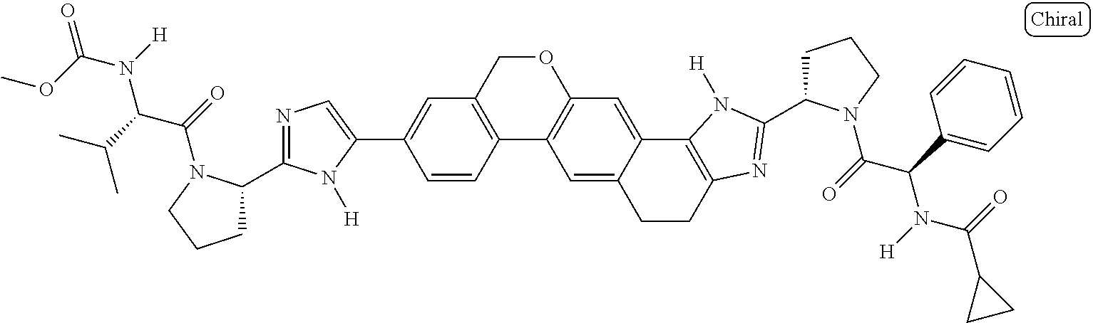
C1=CC2=C(C=C1C1=CN=C(C3CCCN3C(=O)C(C(C)C)N([H])C(OC)=O)N1[H])COC1=C2C=C2C(=C1)C1=C(CC2)N=C(C2CCCN2C(=O)C(C2=CC=CC=C2)N([H])C(=O)C2CC2)N1[H]
